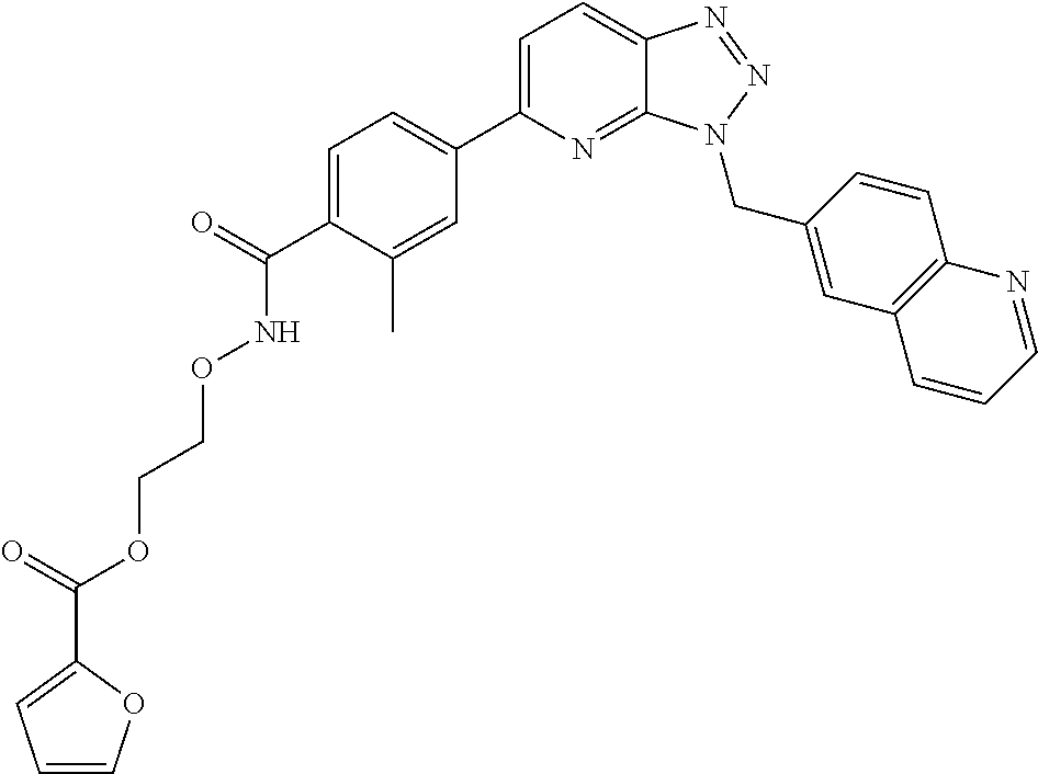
C1=C(C(=O)NOCCOC(C2=CC=CO2)=O)C(C)=CC(C2=CC=C3C(=N2)N(CC2=CC4=C(C=C2)N=CC=C4)N=N3)=C1
